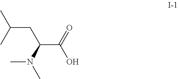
C(CC(C(O)=O)N(C)C)(C)C
